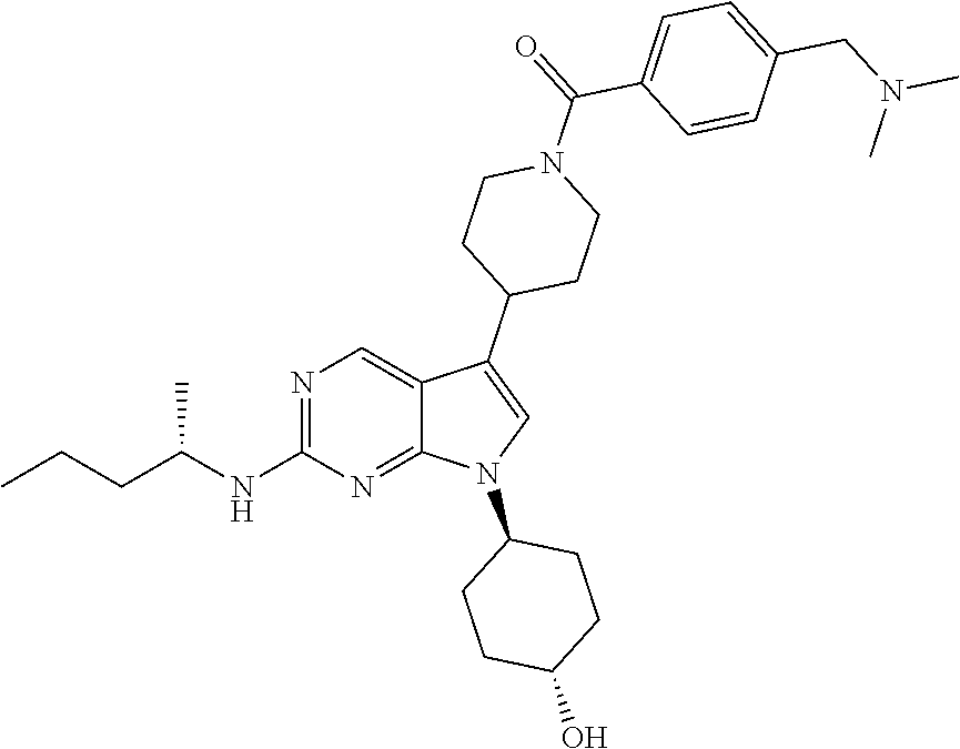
N1=C(NC(CCC)C)N=C2C(=C1)C(C1CCN(C(C3=CC=C(CN(C)C)C=C3)=O)CC1)=CN2C1CCC(O)CC1
